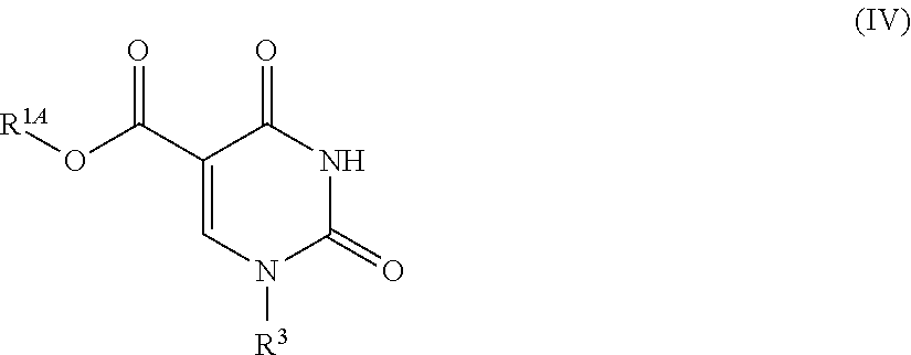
C1(C(O[R1A])=O)=CN([R3])C(=O)NC1=O
